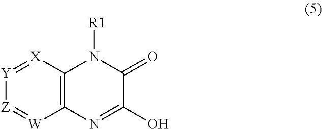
C12=C([X]=[Y][Z]=[W]1)N([R1])C(=O)C(O)=N2
